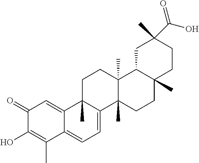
C1(O)=C(C)C2=CC=C3C(C)(C2=CC1=O)CCC1(C)C3(C)CCC2(C)C1CC(C)(C(O)=O)CC2
